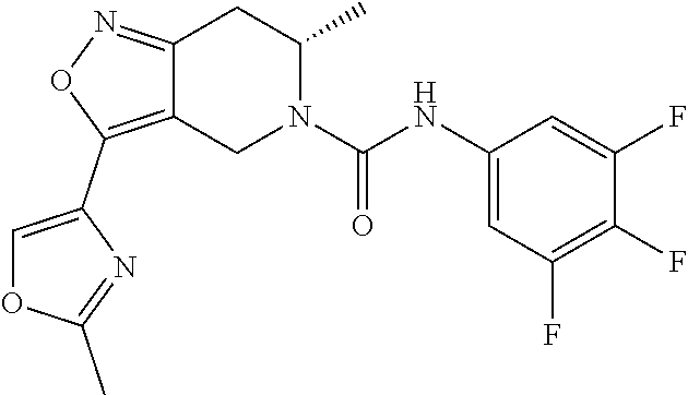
C12=NOC(C3=COC(C)=N3)=C1CN(C(NC1=CC(F)=C(F)C(F)=C1)=O)C(C)C2
